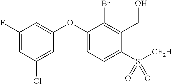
C1(F)=CC(Cl)=CC(OC2=CC=C(S([CF2H])(=O)=O)C(CO)=C2Br)=C1
